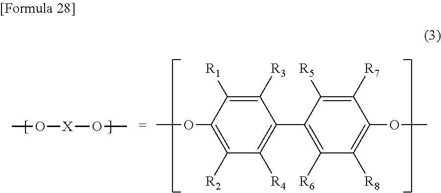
C1([R3])=C([R1])C(OC)=C([R2])C([R4])=C1C1=C([R6])C([R8])=C(OC)C([R7])=C1[R5].CO[X]OC
